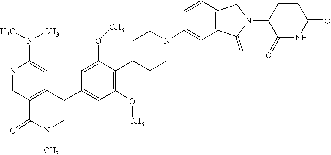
N1(C)C=C(C2=CC(OC)=C(C3CCN(C4=CC5=C(C=C4)CN(C4C(=O)NC(=O)CC4)C5=O)CC3)C(OC)=C2)C2=C(C=NC(N(C)C)=C2)C1=O
